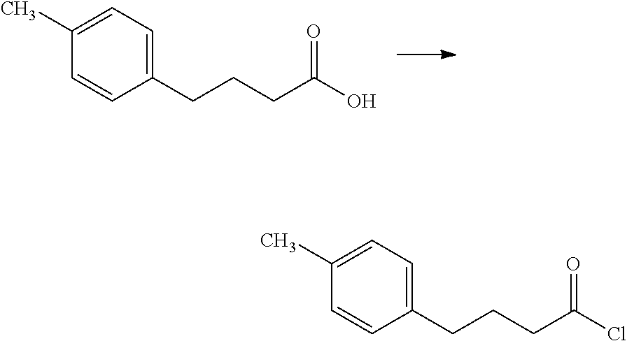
C1(C)=CC=C(CCCC(O)=O)C=C1.C1(C)=CC=C(CCCC(Cl)=O)C=C1
